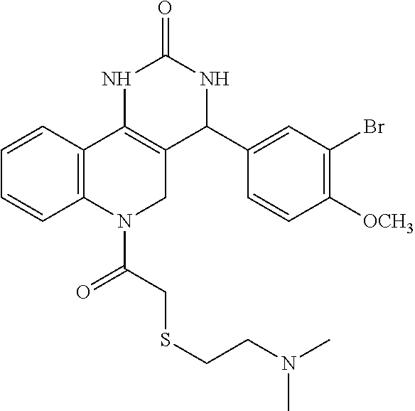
C1=CC2=C(C=C1)N(C(CSCCN(C)C)=O)CC1=C2NC(=O)NC1C1=CC(Br)=C([OCH3])C=C1
